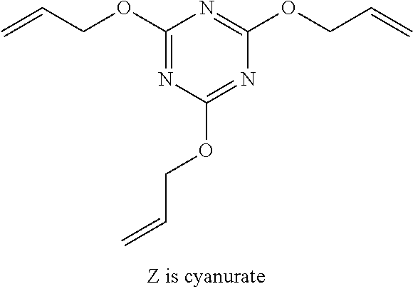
C1(OCC=C)=NC(OCC=C)=NC(OCC=C)=N1
